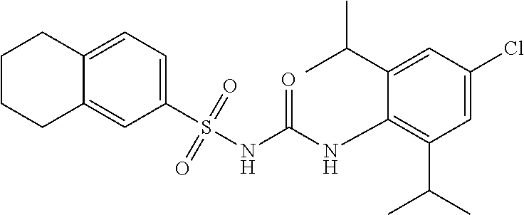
C1CCC2=CC(S(NC(NC3=C(C(C)C)C=C(Cl)C=C3C(C)C)=O)(=O)=O)=CC=C2C1
